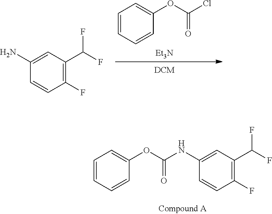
C1(F)=C(C(F)F)C=C(NC(OC2=CC=CC=C2)=O)C=C1.C1=CC=CC(OC(Cl)=O)=C1.[Et3N].C1(F)=C(C(F)F)C=C(N)C=C1
